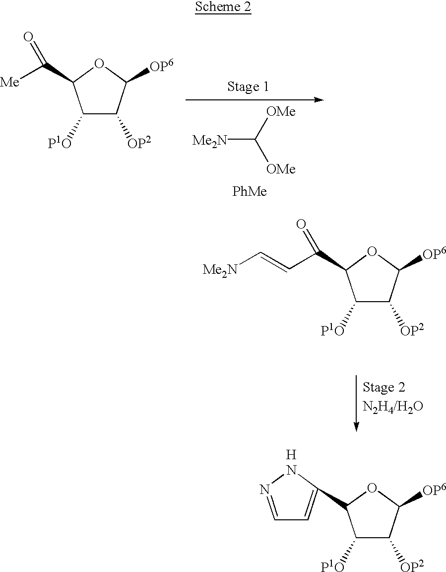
C1([P1O])C([OP2])C([OP6])OC1C(=O)[Me].[Me2N]C([OMe])[OMe].C1([P1O])C([OP2])C([OP6])OC1C(C=C[Me2N])=O.C1([P1O])C([OP2])C([OP6])OC1C1=CC=NN1.[H]
